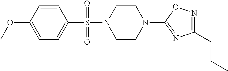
N1=C(CCC)N=C(N2CCN(S(=O)(C3=CC=C(OC)C=C3)=O)CC2)O1
